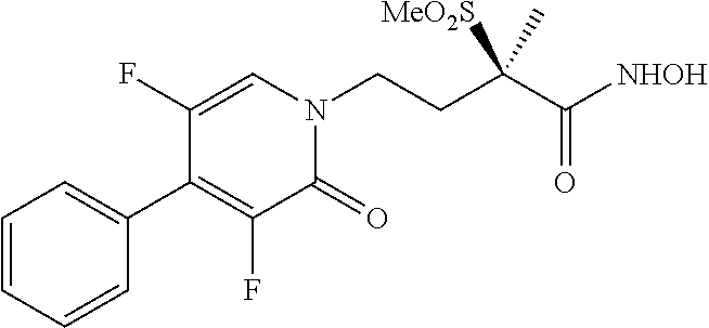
C1=CC=CC(C2=C(F)C(=O)N(CCC(C([NHOH])=O)(C)[MeO2S])C=C2F)=C1
